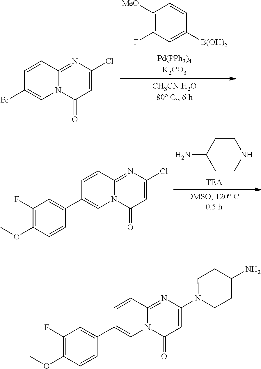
C1([MeO])=C(F)C=C([B(OH)2])C=C1.C1=CC2=NC(Cl)=CC(=O)N2C=C1Br.C1CC(N)CCN1.C1=CC2=NC(Cl)=CC(=O)N2C=C1C1=CC(F)=C(OC)C=C1.C1=CC2=NC(N3CCC(N)CC3)=CC(=O)N2C=C1C1=CC(F)=C(OC)C=C1
